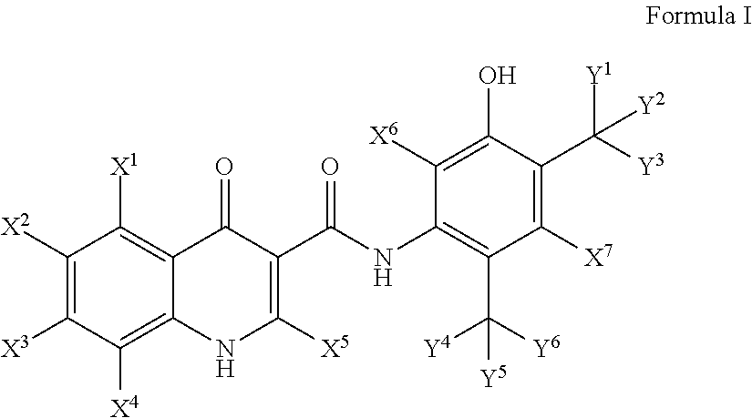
C1([X2])=C([X3])C([X4])=C2C(=C1[X1])C(=O)C(C(NC1=C(C([Y6])([Y4])[Y5])C([X7])=C(C([Y3])([Y1])[Y2])C(O)=C1[X6])=O)=C([X5])N2
